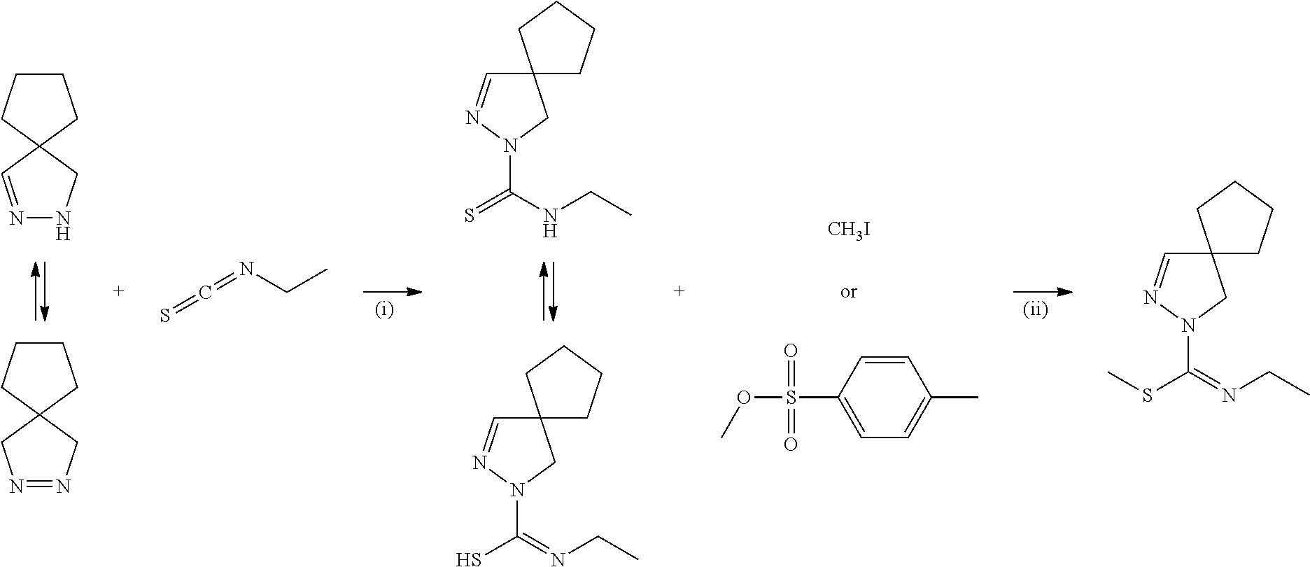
C12(CCCC1)C=NN(C(NCC)=S)C2.C12(CCCC1)C=NN(C(=NCC)S)C2.N1=CC2(CN1)CCCC2.N1=NCC2(C1)CCCC2.C(C)N=C=S.C12(CCCC1)C=NN(C(=NCC)SC)C2.[CH3I].C1=CC(S(OC)(=O)=O)=CC=C1C
